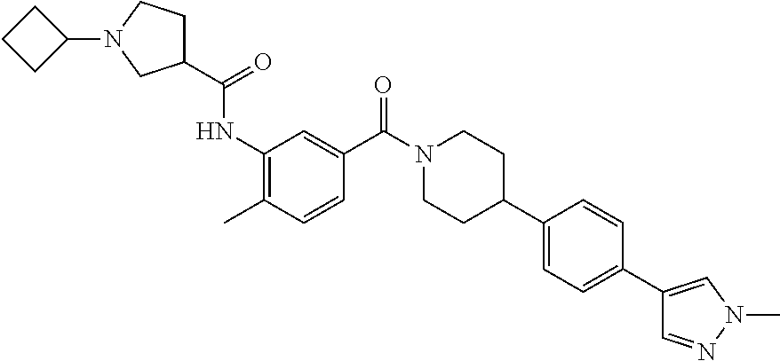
C1(C2CCN(C(C3=CC(NC(=O)C4CCN(C5CCC5)C4)=C(C)C=C3)=O)CC2)=CC=C(C2=CN(C)N=C2)C=C1
